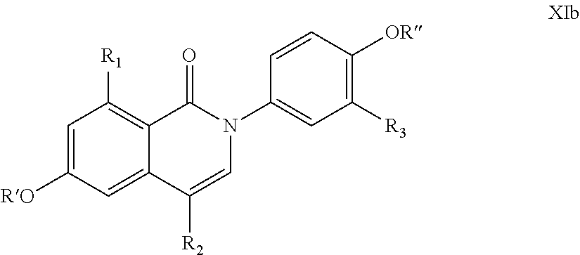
C1=C([RO])C=C2C(=C1[R1])C(=O)N(C1=CC([R3])=C([OR])C=C1)C=C2[R2]
